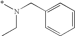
C1(CN(*)CC)=CC=CC=C1
